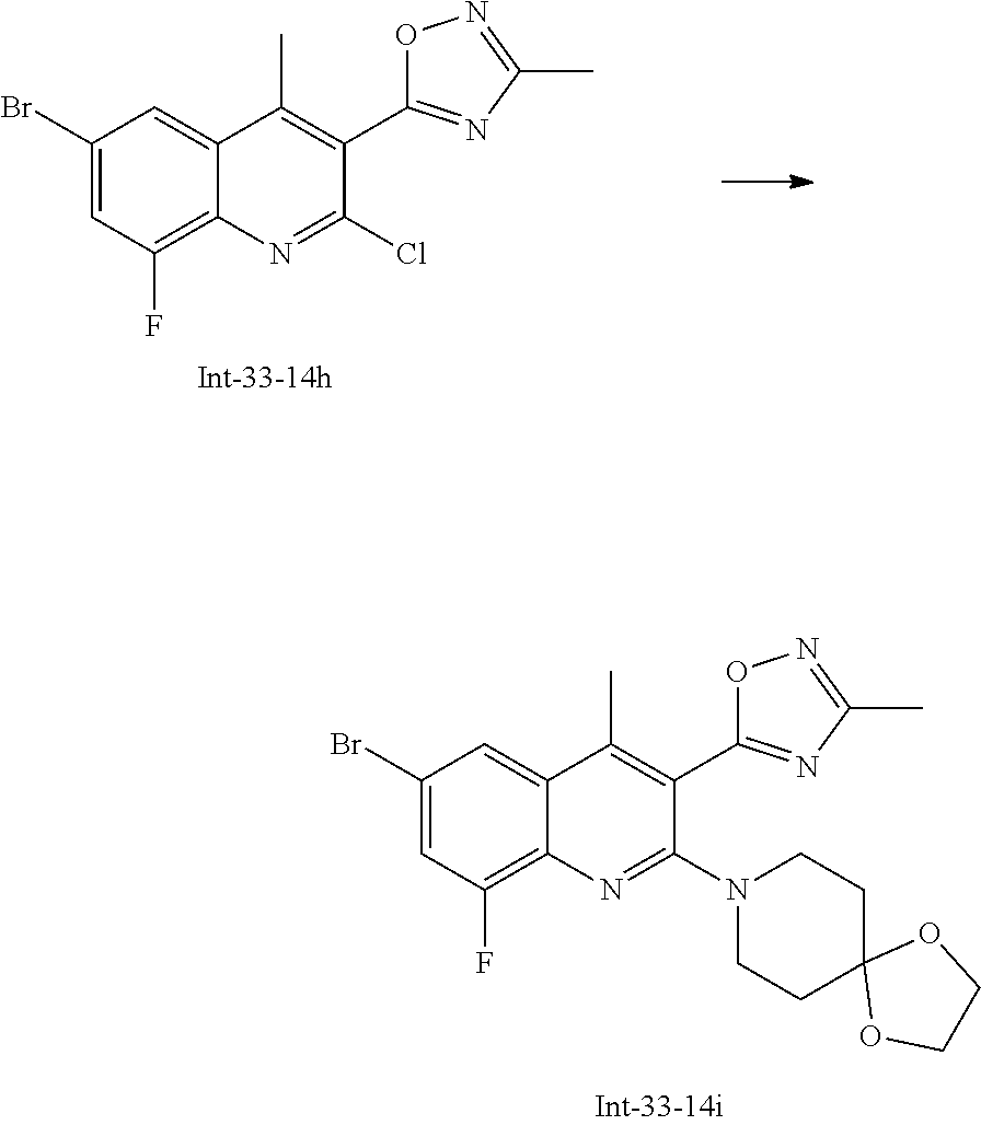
C1(Br)=CC(F)=C2C(=C1)C(C)=C(C1=NC(C)=NO1)C(N1CCC3(CC1)OCCO3)=N2.C1(Br)=CC(F)=C2C(=C1)C(C)=C(C1=NC(C)=NO1)C(Cl)=N2
